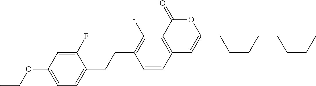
C12=C(C(=O)OC(CCCCCCCC)=C1)C(F)=C(CCC1=CC=C(OCC)C=C1F)C=C2
